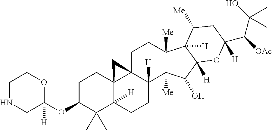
C1NCC([H])(OC2C(C)(C)C3([H])C4(CC2)C2(C([H])(CC3)C3([Me])C([Me])(CC2)C2([H])C([H])(C3O)OC(C(C(O)(C)C)[OAc])([H])CC2[Me])C4)OC1
